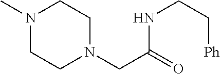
N1(C)CCN(CC(=O)NCC[Ph])CC1
